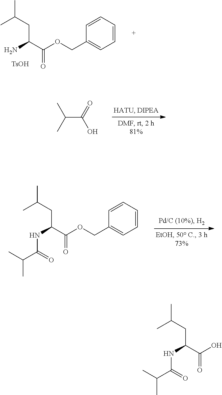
CC(CC(N)C(=O)OCC1=CC=CC=C1)C.[TsOH].CC(C(=O)O)C.CC(CC(NC(C(C)C)=O)C(=O)OCC1=CC=CC=C1)C.CC(CC(NC(C(C)C)=O)C(=O)O)C
